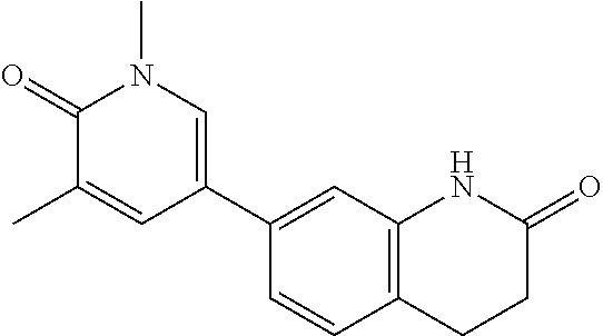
C1(C2=CN(C)C(=O)C(C)=C2)=CC2=C(C=C1)CCC(=O)N2
